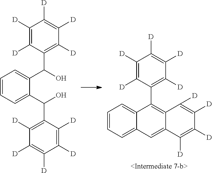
C1=CC=C(C(O)C2=C([D])C([D])=C([D])C([D])=C2[D])C(C(O)C2=C([D])C([D])=C([D])C([D])=C2[D])=C1.C1(C2=C3C(=CC4=CC=CC=C24)C([D])=C([D])C([D])=C3[D])=C([D])C([D])=C([D])C([D])=C1[D]
